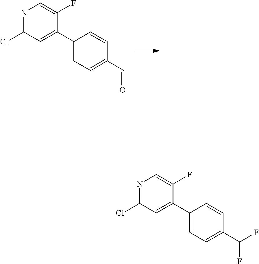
N1=C(Cl)C=C(C2=CC=C(C=O)C=C2)C(F)=C1.N1=C(Cl)C=C(C2=CC=C(C(F)F)C=C2)C(F)=C1
